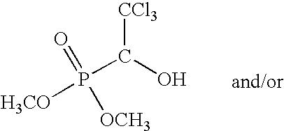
P(C(O)[CCl3])([H3CO])([OCH3])=O
